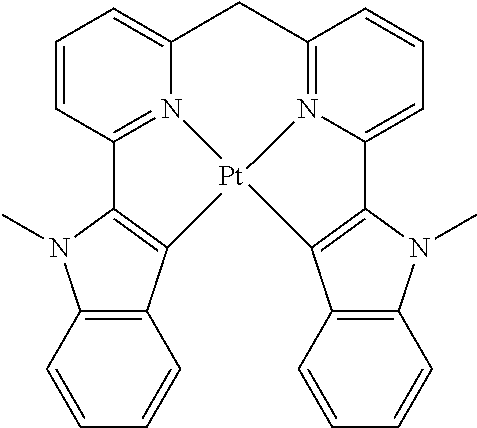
C12=C(C=CC=C1)N(C)C1=C2[Pt]23N4=C1C=CC=C4CC1=N2C(=CC=C1)C1=C3C2=C(C=CC=C2)N1C
